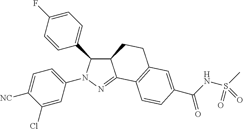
C12C(C3=CC=C(F)C=C3)N(C3=CC=C([NC])C(Cl)=C3)N=C1C1=C(CC2)C=C(C(NS(C)(=O)=O)=O)C=C1
